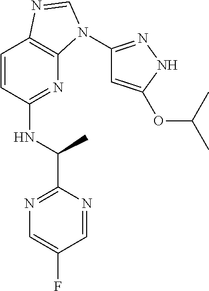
C1=CC(NC(C)C2=NC=C(F)C=N2)=NC2=C1N=CN2C1=NNC(OC(C)C)=C1
